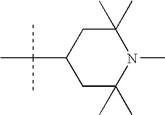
C1C(C)(C)N(C)C(C)(C)CC1C(C)(C)C
